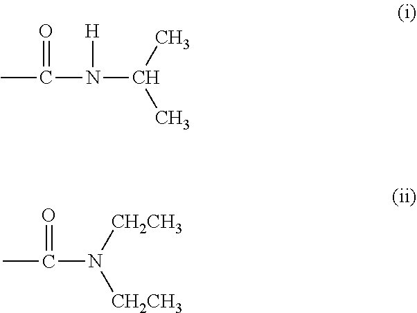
CC(N(C(C)C)[H])=O.CC(N([CH2CH3])[CH2CH3])=O
